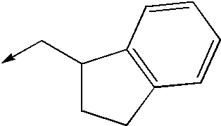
C1(C->C)CCC2=C1C=CC=C2
